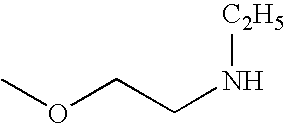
COCCN[C2H5]
